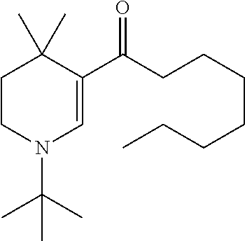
C1CN(C(C)(C)C)C=C(C(=O)CCCCCCC)C1(C)C
